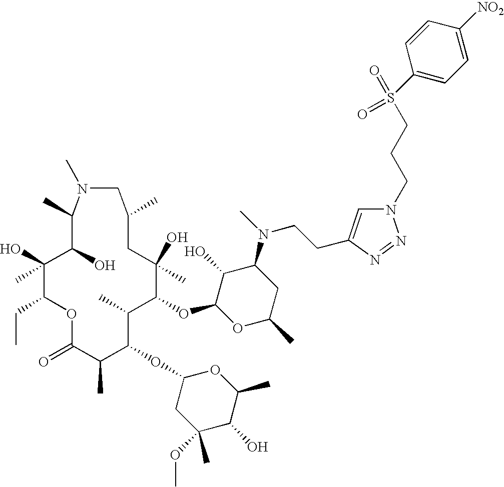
C1(O)(C)C(CC)OC(=O)C(C)C(OC2CC(OC)(C)C(O)C(C)O2)C(C)C(OC2C(O)C(N(CCC3=CN(CCCS(C4=CC=C([NO2])C=C4)(=O)=O)N=N3)C)CC(C)O2)C(C)(O)CC(C)CN(C)C(C)C1O
